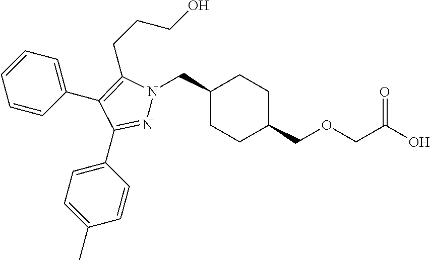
C1(CN2N=C(C3=CC=C(C)C=C3)C(C3=CC=CC=C3)=C2CCCO)CCC(COCC(O)=O)CC1
